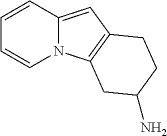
N12C(=CC3=C1CC(N)CC3)C=CC=C2
